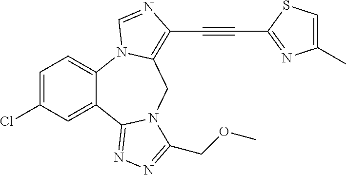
C1=C(Cl)C=C2C(=C1)N1C(=C(C#CC3=NC(C)=CS3)N=C1)CN1C2=NN=C1COC
